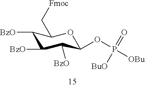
C1([BzO])C([BzO])C([BzO])C(OP([OBu])(=O)[BuO])OC1C[Fmoc]
